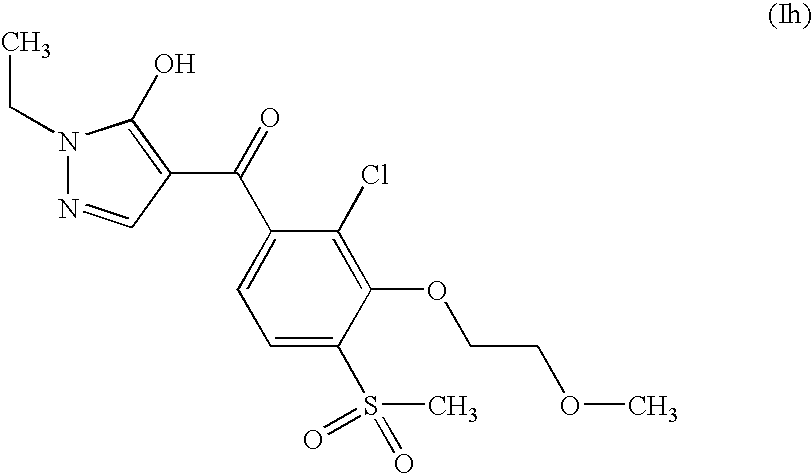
CCN1N=CC(C(=O)C2=CC=C(S(=O)(C)=O)C(OCCOC)=C2Cl)=C1O
